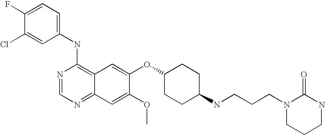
C1(NC2=C3C(=NC=N2)C=C(OC)C(OC2CCC(NCCCN4CCCNC4=O)CC2)=C3)=CC=C(F)C(Cl)=C1
